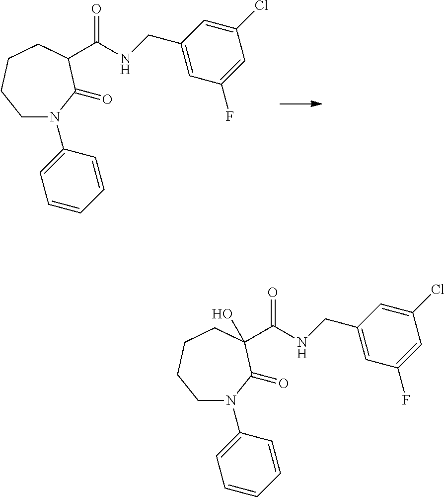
C1N(C2=CC=CC=C2)C(=O)C(C(NCC2=CC(F)=CC(Cl)=C2)=O)CCC1.C1N(C2=CC=CC=C2)C(=O)C(C(NCC2=CC(F)=CC(Cl)=C2)=O)(O)CCC1
